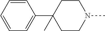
C1=CC=CC=C1C1(C)CCN(C)CC1
